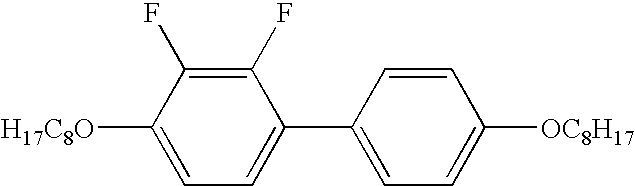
C1(F)=C(F)C([H17C8O])=CC=C1C1=CC=C([OC8H17])C=C1
